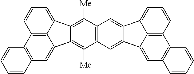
C12=C3C(=CC=C1)C1=C([Me])C4=C(C([Me])=C1C3=CC1=C2C=CC=C1)C=C1C(=C4)C2=CC=CC3=C2C1=CC1=C3C=CC=C1
